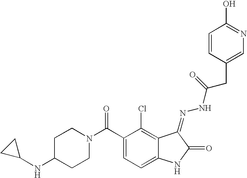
N1(C(C2=CC=C3C(=C2Cl)C(=NNC(CC2=CN=C(O)C=C2)=O)C(=O)N3)=O)CCC(NC2CC2)CC1
